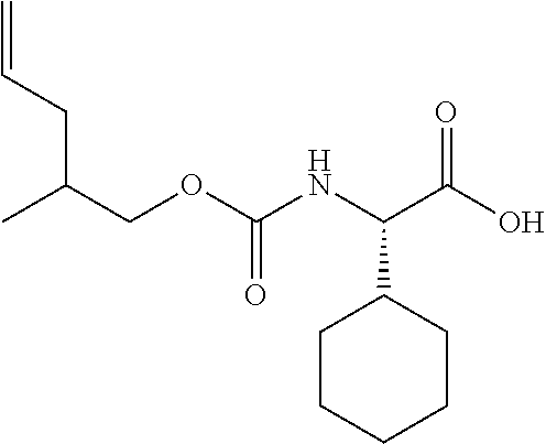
C=CCC(COC(NC(C(O)=O)C1CCCCC1)=O)C
